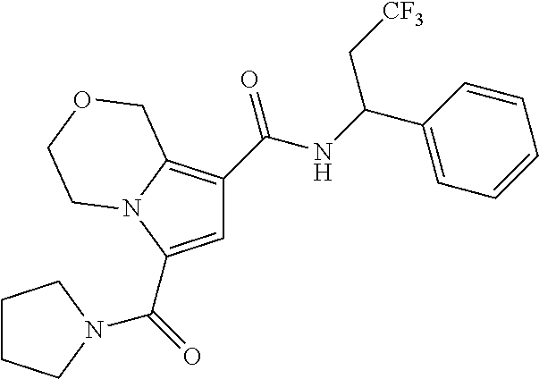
C1=C(C(=O)N2CCCC2)N2C(=C1C(NC(C1=CC=CC=C1)C[CF3])=O)COCC2
